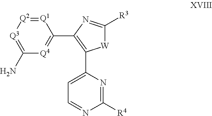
[Q1]1=[Q2][Q3]=C(N)[Q4]=C1C1=C(C2=CC=NC([R4])=N2)[W]C([R3])=N1
